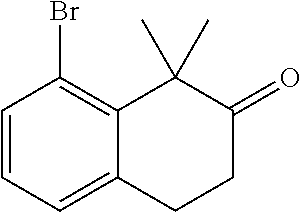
C1=CC=C2C(=C1Br)C(C)(C)C(=O)CC2
